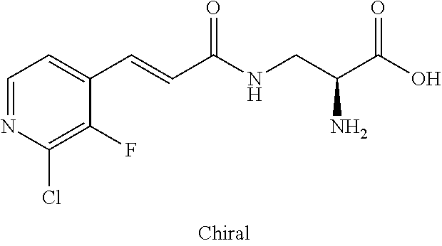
C1=NC(Cl)=C(F)C(C=CC(NCC(C(O)=O)N)=O)=C1
